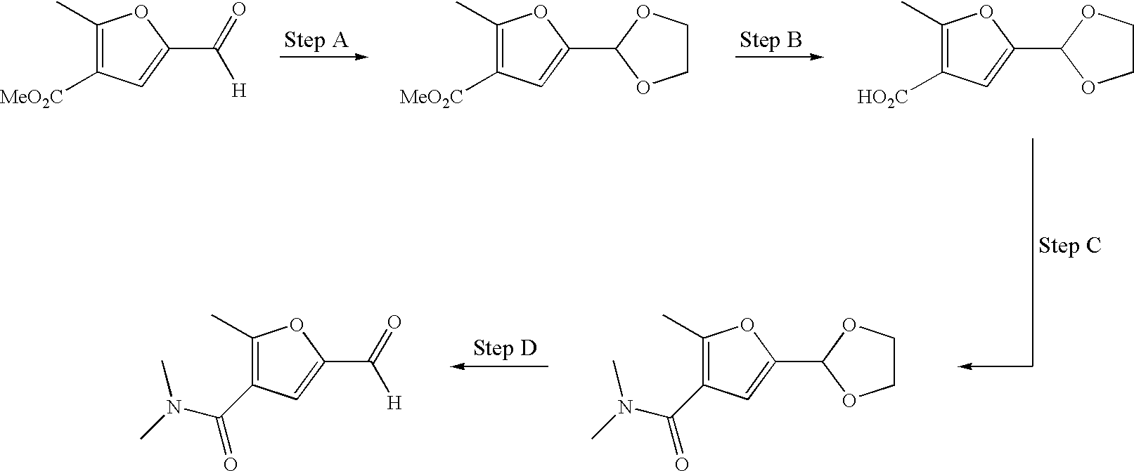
C1(C)=C([MeO2C])C=C(C([H])=O)O1.C1(C)=C([MeO2C])C=C(C2OCCO2)O1.C1(C)=C([HO2C])C=C(C2OCCO2)O1.C1(C)=C(C(N(C)C)=O)C=C(C2OCCO2)O1.C1(C)=C(C(N(C)C)=O)C=C(C(=O)[H])O1
